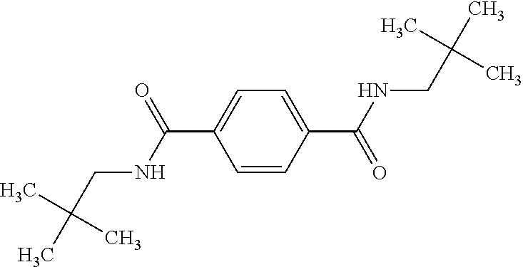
C1=C(C(=O)NCC(C)(C)C)C=CC(C(=O)NCC(C)(C)C)=C1
